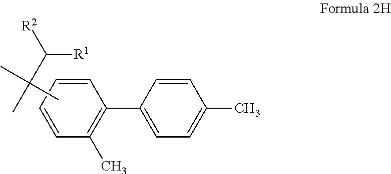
C1=CC=CC(C)=C1C1=CC=C(C)C=C1.CC(C)(C)C([R2])[R1]
